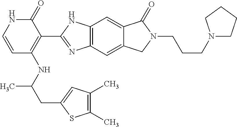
C1=CC(NC(CC2=CC(C)=C(C)S2)C)=C(C2=NC3=C(N2)C=C2C(=C3)CN(CCCN3CCCC3)C2=O)C(=O)N1
